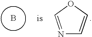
B.N1=COC=C1
